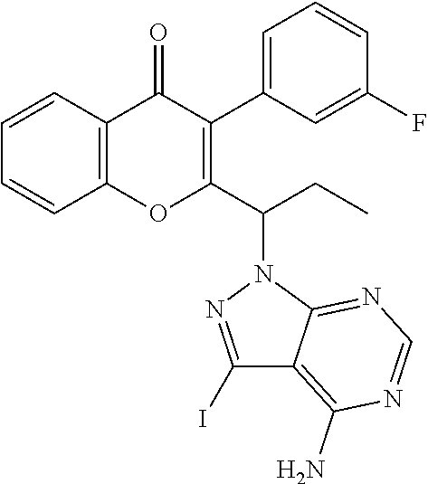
C1=CC2=C(C=C1)C(=O)C(C1=CC=CC(F)=C1)=C(C(N1C3=NC=NC(N)=C3C(I)=N1)CC)O2
